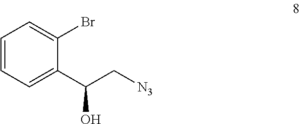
C1=CC=C(C(C[N3])O)C(Br)=C1
